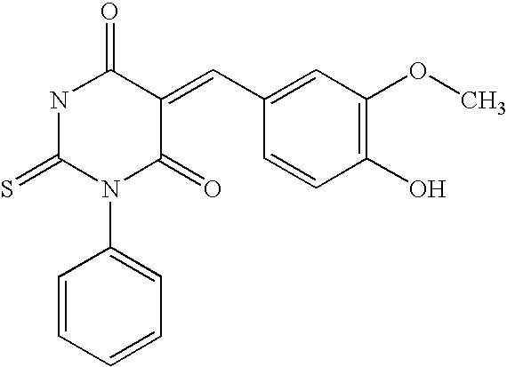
S=C1N(C2=CC=CC=C2)C(=O)C(=CC2=CC(OC)=C(O)C=C2)C(=O)N1
